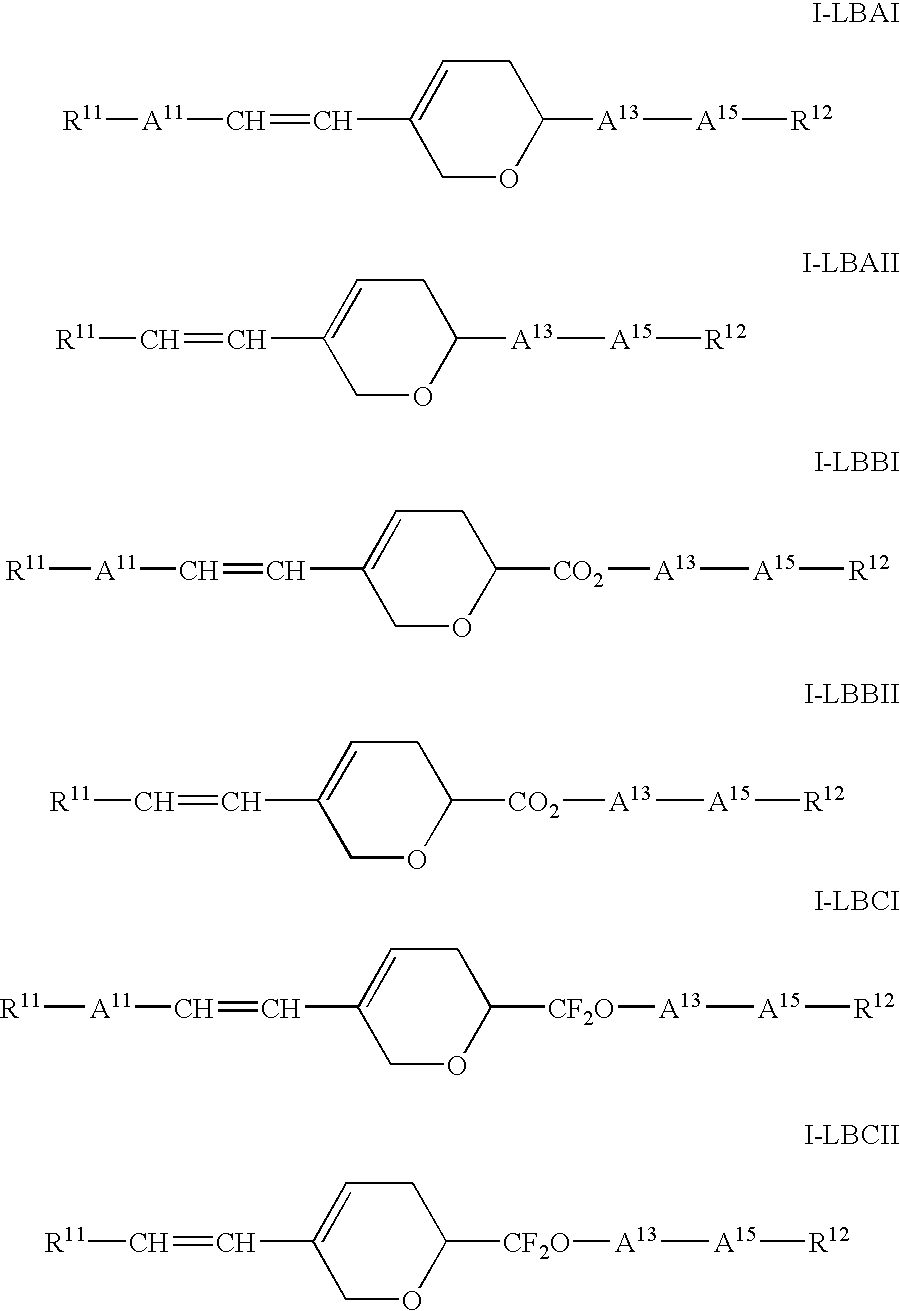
C1OC([A13][A15][R12])CC=C1C=C[A11][R11].C1OC([CF2O][A13][A15][R12])CC=C1C=C[A11][R11].C1OC([A13][A15][R12])CC=C1C=C[R11].C1OC([CO2][A13][A15][R12])CC=C1C=C[A11][R11].C1OC([CO2][A13][A15][R12])CC=C1C=C[R11].C1OC([CF2O][A13][A15][R12])CC=C1C=C[R11]
